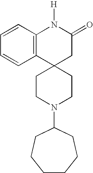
C1=CC2=C(C=C1)C1(CC(=O)N2[H])CCN(C2CCCCCC2)CC1
